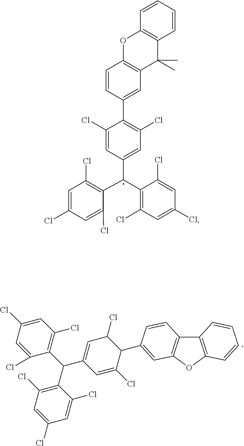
C1=C(Cl)C=C(Cl)C(C(C2=C(Cl)C=C(Cl)C=C2Cl)C2=CC(Cl)C(C3=CC4=C(C5=C(O4)C=CC=C5)C=C3)C(Cl)=C2)=C1Cl.C1(C2=CC3=C(C=C2)OC2=C(C3(C)C)C=CC=C2)=C(Cl)C=C(C(C2=C(Cl)C=C(Cl)C=C2Cl)C2=C(Cl)C=C(Cl)C=C2Cl)C=C1Cl
